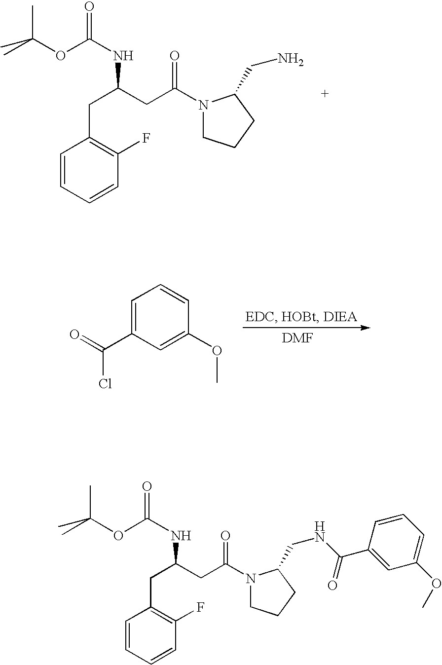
C1=CC=CC(F)=C1CC(CC(=O)N1CCCC1CN)NC(OC(C)(C)C)=O.C1=C(C(=O)Cl)C=C(OC)C=C1.C1=CC=CC(F)=C1CC(CC(=O)N1CCCC1CNC(C1=CC(OC)=CC=C1)=O)NC(OC(C)(C)C)=O
